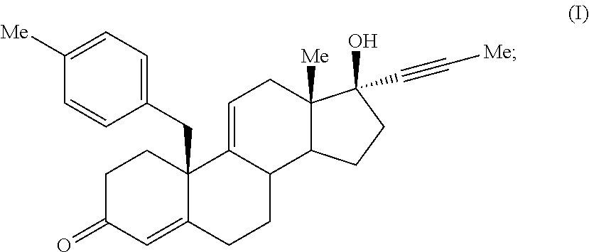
C1(CC23C(=CC(=O)CC2)CCC2C3=CCC3([Me])C2CCC3(C#C[Me])O)=CC=C([Me])C=C1
